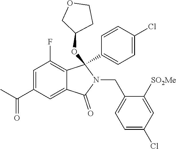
C1=C(C(C)=O)C=C2C(=C1F)C(OC1CCOC1)(C1=CC=C(Cl)C=C1)N(CC1=CC=C(Cl)C=C1[SO2Me])C2=O
